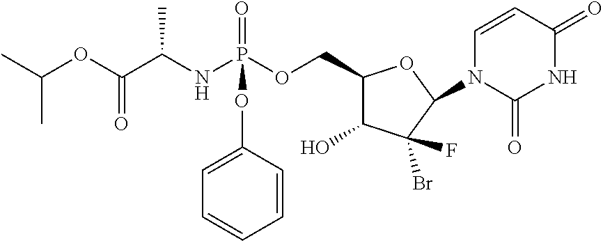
C1(COP(NC(C(OC(C)C)=O)C)(=O)OC2=CC=CC=C2)C(O)C(F)(Br)C(N2C=CC(=O)NC2=O)O1
